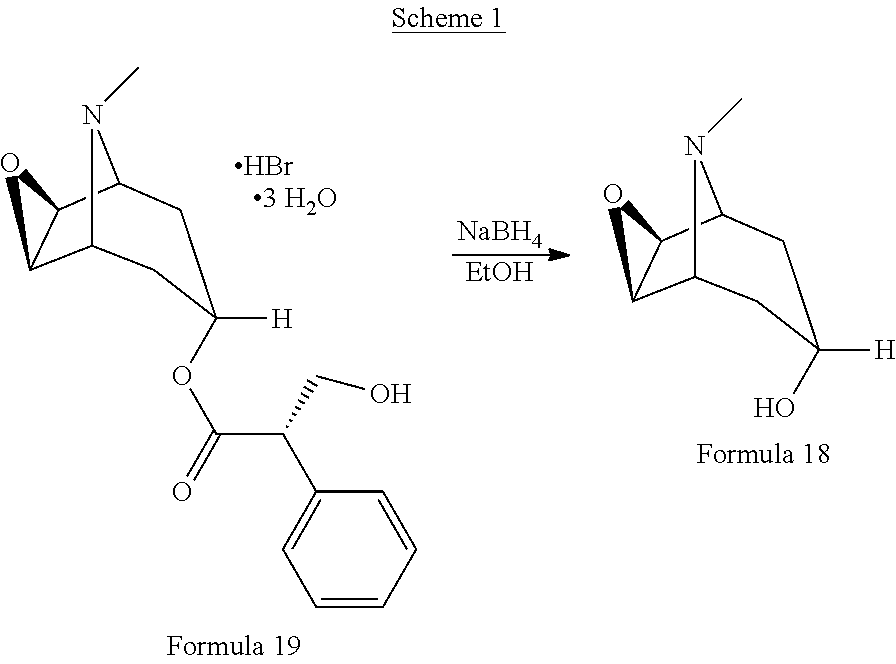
[NaBH4].[EtOH].C12C3C(C(N1C)CC(O)([H])C2)O3.C12C3C(C(N1C)CC(OC(C(CO)C1=CC=CC=C1)=O)([H])C2)O3.Br
